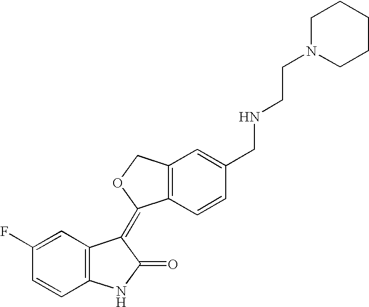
C1=C(F)C=CC2=C1C(=C1C3=C(C=C(CNCCN4CCCCC4)C=C3)CO1)C(=O)N2
